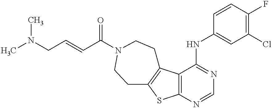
C12=C(C(NC3=CC(Cl)=C(F)C=C3)=NC=N1)C1=C(S2)CCN(C(C=CCN(C)C)=O)CC1
